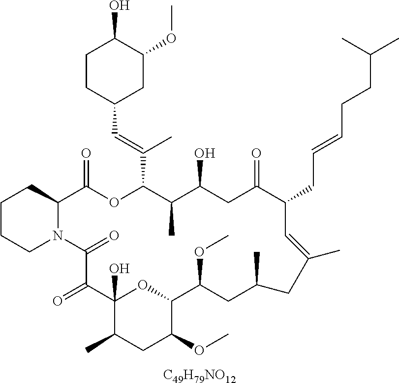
[C49H79NO12].C1CCN2C(C1)C(=O)OC(C(=CC1CC(OC)C(O)CC1)C)C(C)C(O)CC(=O)C(CC=CCCC(C)C)C=C(C)CC(C)CC(OC)C1OC(O)(C(=O)C2=O)C(C)CC1OC
